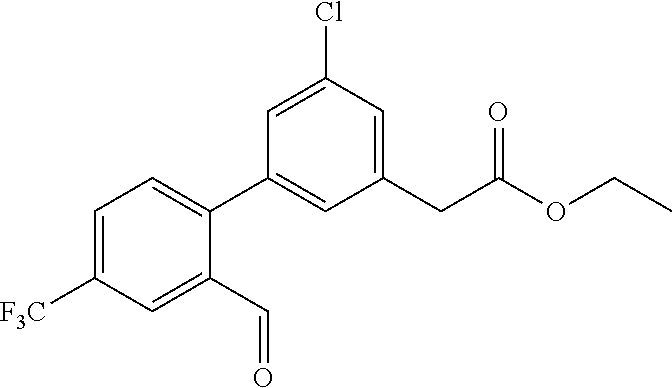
C1(C2=CC=C([F3C])C=C2C=O)=CC(CC(OCC)=O)=CC(Cl)=C1
